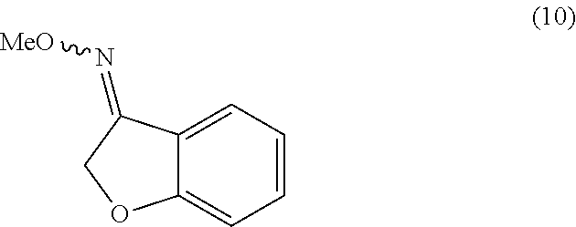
C12=CC=CC=C1C(=N[MeO])CO2
